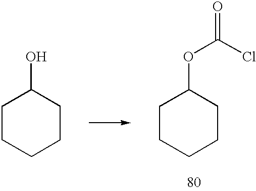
C1CCCCC1O.C1CCCCC1OC(Cl)=O
